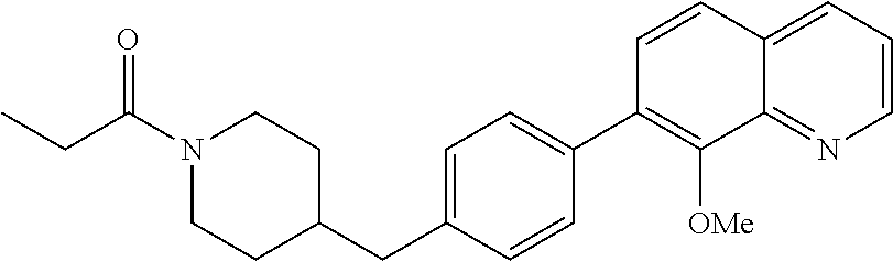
N1(C(CC)=O)CCC(CC2=CC=C(C3=C([OMe])C4=NC=CC=C4C=C3)C=C2)CC1
